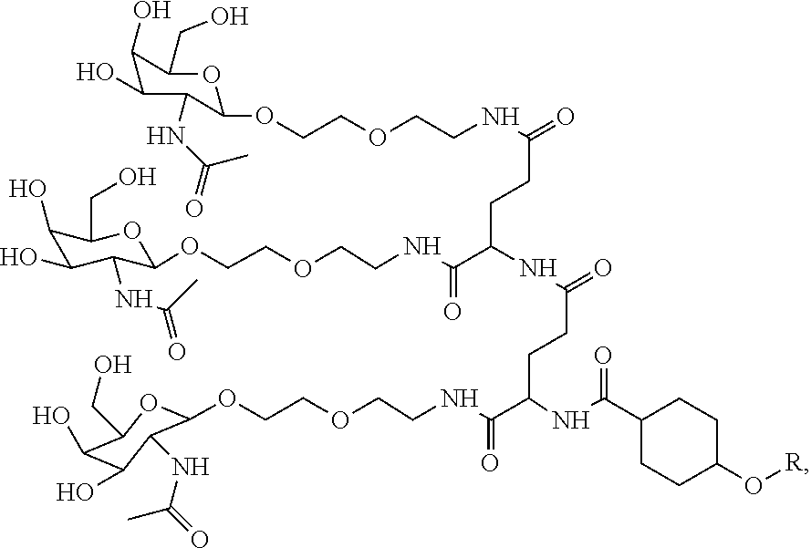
O(CCOCCNC(C(CCC(NC(C(NCCOCCOC1C(NC(=O)C)C(O)C(O)C(CO)O1)=O)CCC(NCCOCCOC1OC(CO)C(O)C(O)C1NC(=O)C)=O)=O)NC(C1CCC(O[R])CC1)=O)=O)C1C(NC(=O)C)C(O)C(O)C(CO)O1
